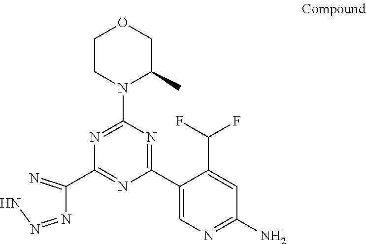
C1(C2=CN=C(N)C=C2C(F)F)=NC(N2C(C)COCC2)=NC(C(N=NN)=N)=N1
